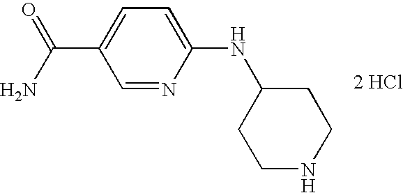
C1=NC(NC2CCNCC2)=CC=C1C(N)=O.[2 HCl]
